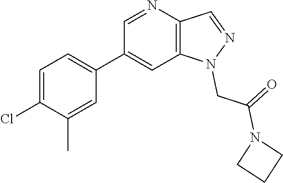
C1(C2=CC3=C(N=C2)C=NN3CC(=O)N2CCC2)=CC=C(Cl)C(C)=C1
